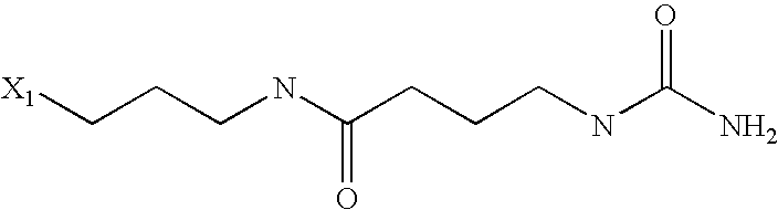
[X1]CCCNC(CCCNC(N)=O)=O
